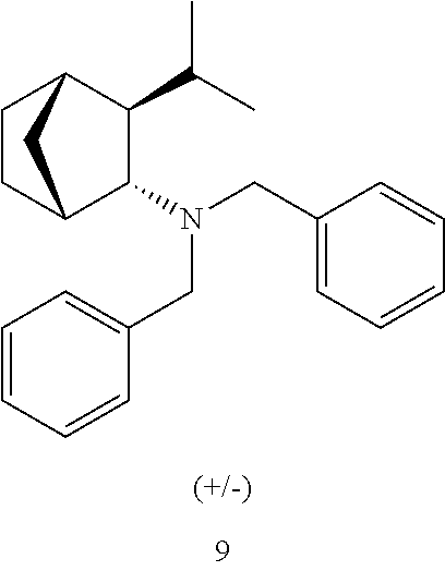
C1CC2C(N(CC3=CC=CC=C3)CC3=CC=CC=C3)C(C(C)C)C1C2
